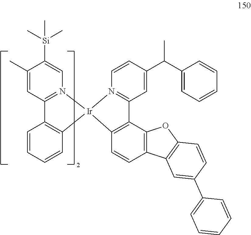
C1(C)=CC2=N(C=C1[Si](C)(C)C)[Ir]1(C3=C2C=CC=C3)N2=C(C=C(C(C3=CC=CC=C3)C)C=C2)C2=C1C=CC1=C2OC2=C1C=C(C1=CC=CC=C1)C=C2
